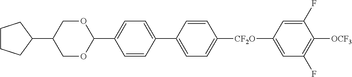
C1(F)=CC([CF2O]C2=CC=C(C3=CC=C(C4OCC(C5CCCC5)CO4)C=C3)C=C2)=CC(F)=C1[OCF3]
